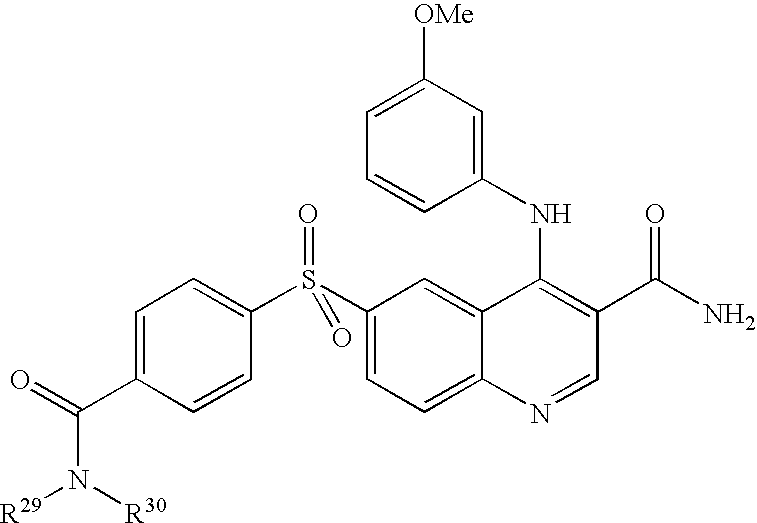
C1(NC2=C(C(N)=O)C=NC3=CC=C(S(C4=CC=C(C(=O)N([R30])[R29])C=C4)(=O)=O)C=C23)=CC([OMe])=CC=C1
